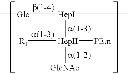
C[Glc][HepI](C)[HepII]([GlcNAc])([PEtn])[R1]
